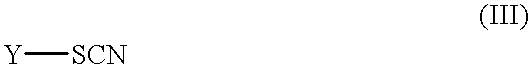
[Y][SCN]
